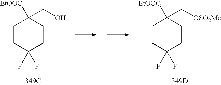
[EtOOC]C1(CO)CCC(F)(F)CC1.[349C].[EtOOC]C1(C[OSO2Me])CCC(F)(F)CC1.[349D]
